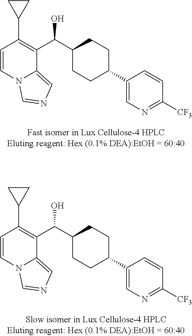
C1=CN2C(=CN=C2)C(C(C2CCC(C3=CN=C([CF3])C=C3)CC2)O)=C1C1CC1.C1=CN2C(=CN=C2)C(C(C2CCC(C3=CN=C([CF3])C=C3)CC2)O)=C1C1CC1
